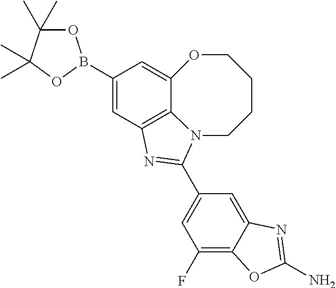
C1(B2OC(C)(C)C(C)(C)O2)=CC2=C3C(=C1)OCCCCN3C(C1=CC(F)=C3C(=C1)N=C(N)O3)=N2
